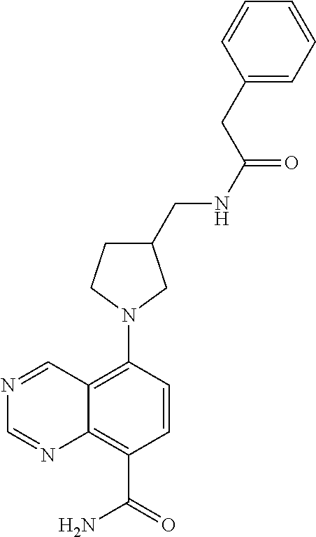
C(C1=CC=CC=C1)C(NCC1CN(C2=C3C(=C(C(=O)N)C=C2)N=CN=C3)CC1)=O
